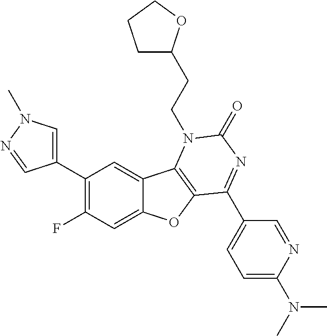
C1(C2=C(F)C=C3C(=C2)C2=C(O3)C(C3=CC=C(N(C)C)N=C3)=NC(=O)N2CCC2CCCO2)=CN(C)N=C1
